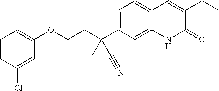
C(COC1=CC=CC(Cl)=C1)C(C1=CC=C2C(=C1)NC(=O)C(CC)=C2)(C)C#N
